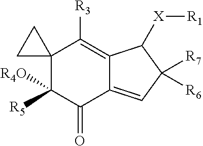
C12(C([R4O])([R5])C(=O)C3=CC([R6])([R7])C([X][R1])C3=C1[R3])CC2
